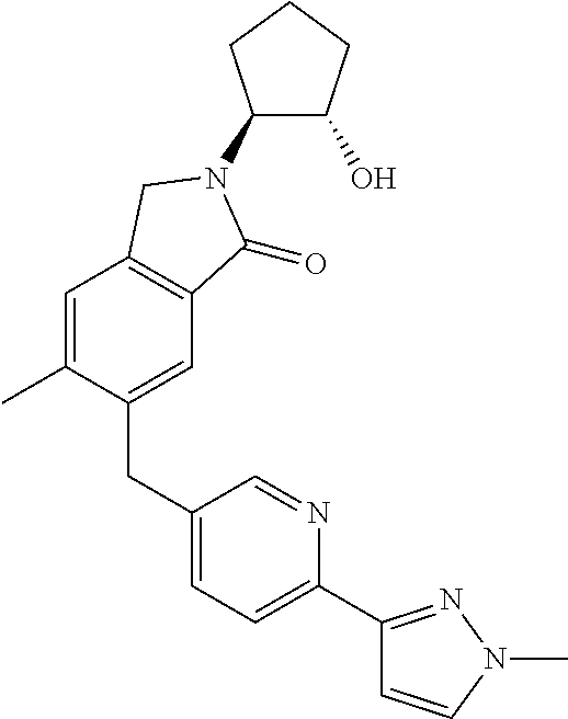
C1=C(C)C(CC2=CC=C(C3=NN(C)C=C3)N=C2)=CC2=C1CN(C1C(O)CCC1)C2=O
